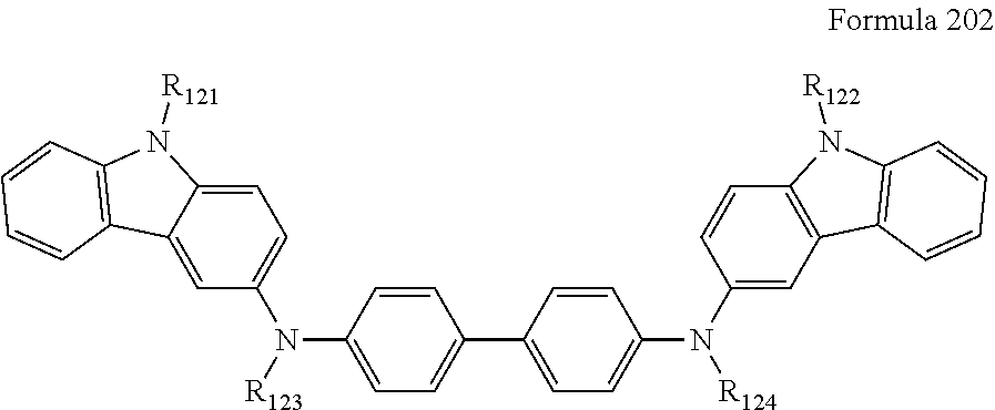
N(C1=CC=C(C2=CC=C(N([R124])C3=CC4=C(C=C3)N([R122])C3=C4C=CC=C3)C=C2)C=C1)(C1=CC=C2C(=C1)C1=C(N2[R121])C=CC=C1)[R123]
